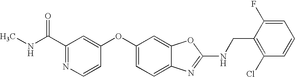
C1(C(NC)=O)=NC=CC(OC2=CC=C3C(=C2)OC(NCC2=C(Cl)C=CC=C2F)=N3)=C1
